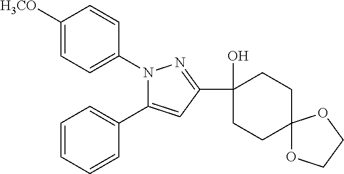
C1=CC=CC(C2=CC(C3(O)CCC4(CC3)OCCO4)=NN2C2=CC=C([H3CO])C=C2)=C1
